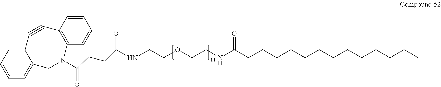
C12=CC=CC=C1CN(C(CCC(NCCOCCNC(CCCCCCCCCCCCC)=O)=O)=O)C1=C(C#C2)C=CC=C1
